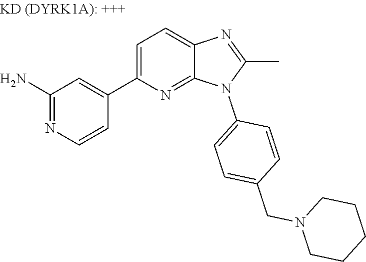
C1(C2=CC=C3N=C(C)N(C4=CC=C(CN5CCCCC5)C=C4)C3=N2)=CC(N)=NC=C1
